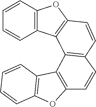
C1=CC2=C(C=C1)C1=C(C=CC3=C1C1=C(OC4=C1C=CC=C4)C=C3)O2
